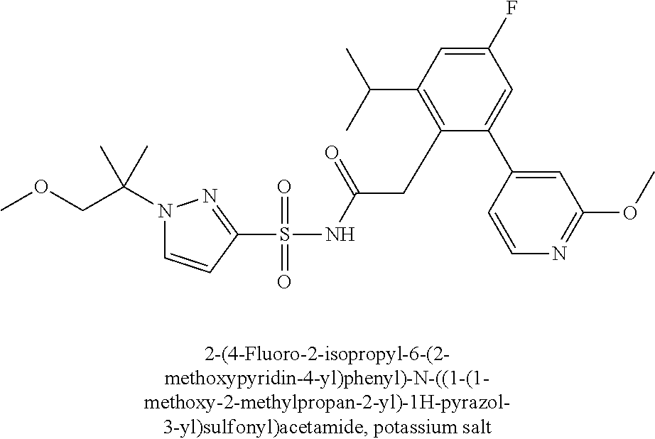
S(NC(CC1=C(C(C)C)C=C(F)C=C1C1=CC(OC)=NC=C1)=O)(=O)(=O)C1=NN(C(C)(COC)C)C=C1
